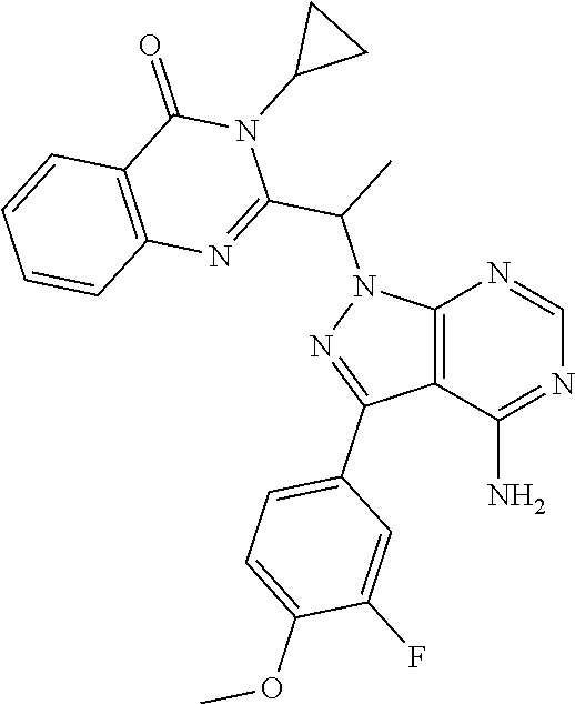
C12=C(C(N)=NC=N1)C(C1=CC=C(OC)C(F)=C1)=NN2C(C)C1=NC2=C(C(=O)N1C1CC1)C=CC=C2
